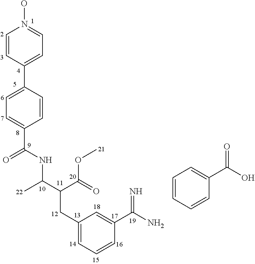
C1=CC(C2=CC=C(C(NC(C(C(=O)OC)CC3=CC=CC(C(N)=N)=C3)C)=O)C=C2)=CC=N1O.C1=CC=CC(C(O)=O)=C1
